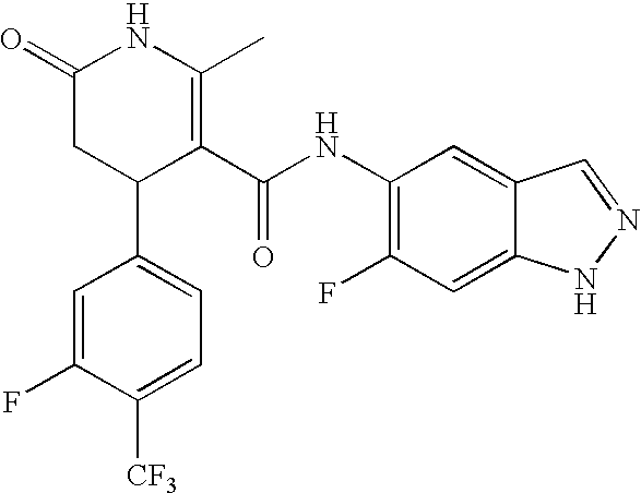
C1=C(F)C([CF3])=CC=C1C1C(C(NC2=C(F)C=C3C(=C2)C=NN3)=O)=C(C)NC(=O)C1
